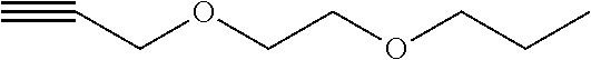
C(OCCOCC#C)CC
